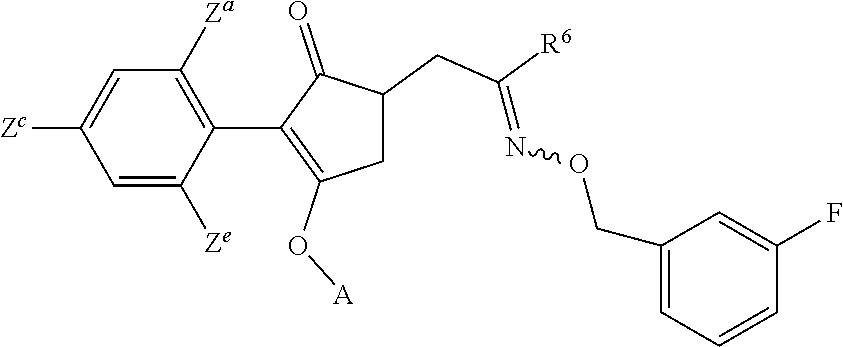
C1=C([Ze])C(C2=C(O[A])CC(CC([R6])=NOCC3=CC=CC(F)=C3)C2=O)=C([Za])C=C1[Zc]
